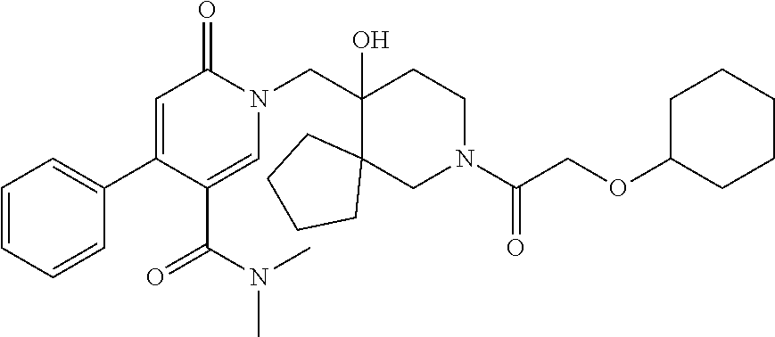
C1=CC=CC(C2=CC(=O)N(CC3(O)CCN(C(COC4CCCCC4)=O)CC34CCCC4)C=C2C(N(C)C)=O)=C1
